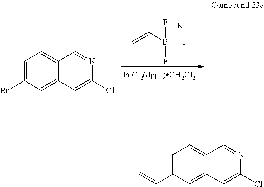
C=C[B-](F)(F)F.[K].C1=C(Br)C=C2C(=C1)C=NC(Cl)=C2.C1=C(C=C)C=C2C(=C1)C=NC(Cl)=C2
